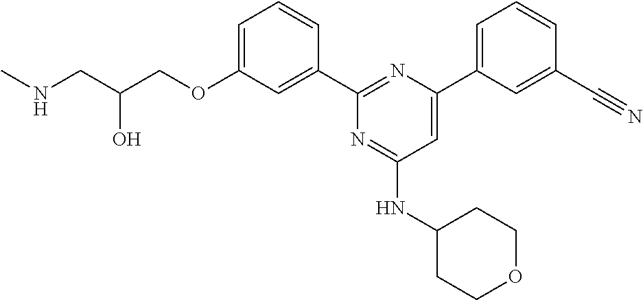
N(CC(COC1=CC=CC(C2=NC(C3=CC=CC(C#N)=C3)=CC(NC3CCOCC3)=N2)=C1)O)C
